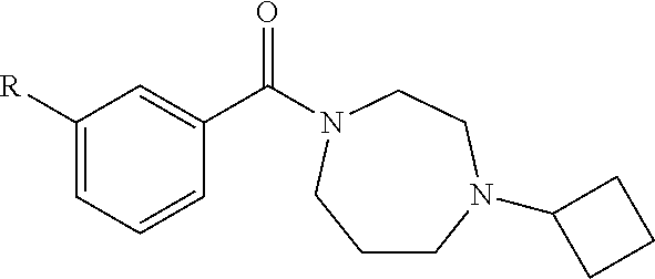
C1([R])=CC=CC(C(=O)N2CCN(C3CCC3)CCC2)=C1
